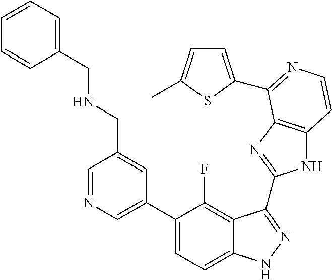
C1=C(C2=CC=C3C(=C2F)C(C2=NC4=C(N2)C=CN=C4C2=CC=C(C)S2)=NN3)C=C(CNCC2=CC=CC=C2)C=N1
